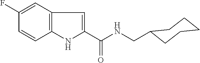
C1(F)=CC2=C(C=C1)NC(C(NCC1CCCCC1)=O)=C2
